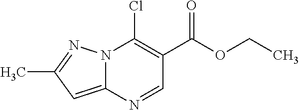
N12C(=CC(C)=N1)N=CC(C(=O)OCC)=C2Cl
